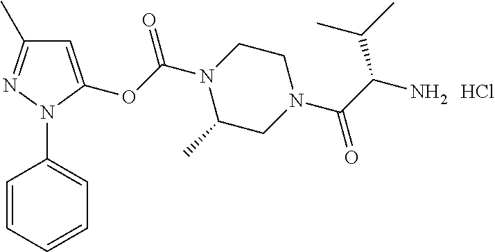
C1=C(OC(N2C(C)CN(C(C(N)C(C)C)=O)CC2)=O)N(C2=CC=CC=C2)N=C1C.Cl
